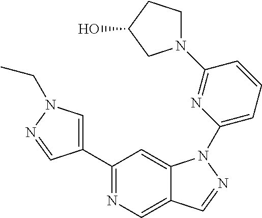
C1(C2=CN(CC)N=C2)=NC=C2C(=C1)N(C1=CC=CC(N3CCC(O)C3)=N1)N=C2
